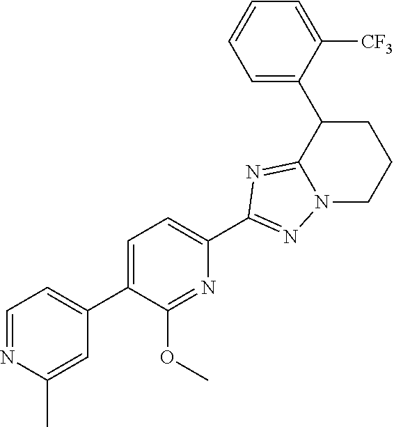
C1(C2=CC=NC(C)=C2)=CC=C(C2=NN3C(=N2)C(C2=CC=CC=C2[CF3])CCC3)N=C1OC
